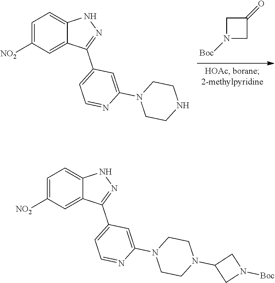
C1=C([NO2])C=C2C(=C1)NN=C2C1=CC=NC(N2CCNCC2)=C1.N1([Boc])CC(=O)C1.C1=C([NO2])C=C2C(=C1)NN=C2C1=CC=NC(N2CCN(C3CN([Boc])C3)CC2)=C1
